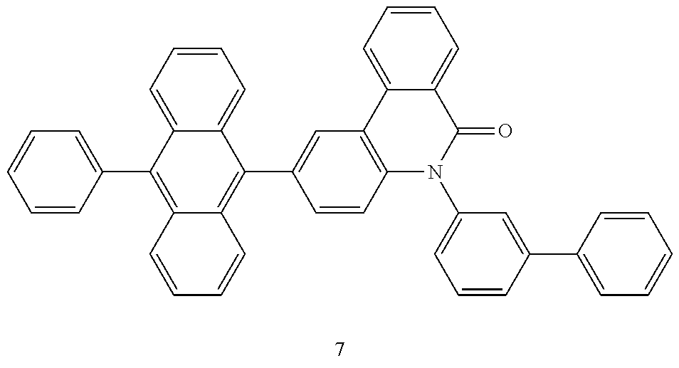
C1=CC(C2=C3C(=C(C4=CC5=C(C=C4)N(C4=CC=CC(C6=CC=CC=C6)=C4)C(=O)C4=CC=CC=C54)C4=CC=CC=C24)C=CC=C3)=CC=C1
